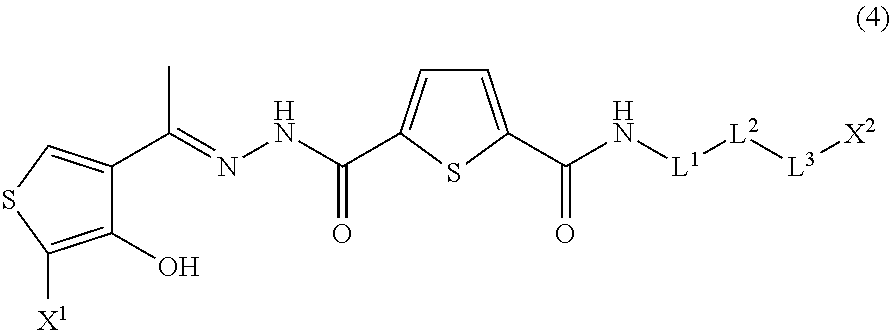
C1(O)=C([X1])SC=C1C(=NNC(=O)C1=CC=C(C(N[L1][L2][L3][X2])=O)S1)C
